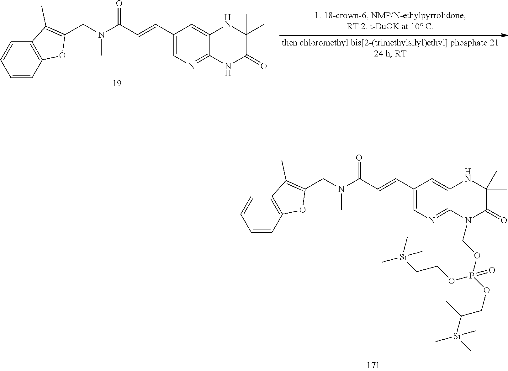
C1=CC=CC2=C1C(C)=C(CN(C)C(C=CC1=CN=C3N(COP(OCC(C)[Si](C)(C)C)(OCC[Si](C)(C)C)=O)C(=O)C(C)(C)NC3=C1)=O)O2.N(C)(CC1=C(C)C2=C(O1)C=CC=C2)C(C=CC1=CN=C2NC(=O)C(C)(C)NC2=C1)=O
